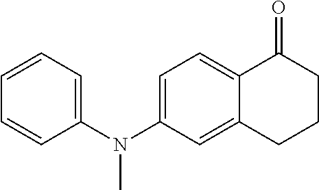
C1=C(N(C2=CC=CC=C2)C)C=C2C(=C1)C(=O)CCC2
